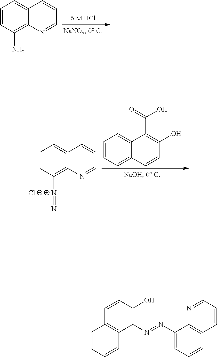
C1=CC(N)=C2C(=C1)C=CC=N2.C1=CC=C2C(=C1)C(C(=O)O)=C(O)C=C2.C1=CC([N+]#N)=C2C(=C1)C=CC=N2.[Cl-].C1=CC(O)=C(N=NC2=CC=CC3=C2N=CC=C3)C2=C1C=CC=C2
